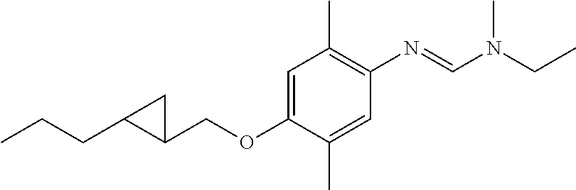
C1(COC2=CC(C)=C(N=CN(CC)C)C=C2C)C(CCC)C1
